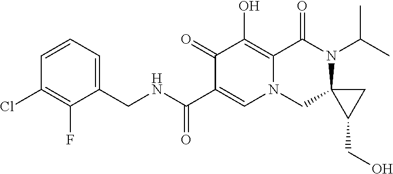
C1=CC=C(CNC(C2=CN3C(=C(O)C2=O)C(=O)N(C(C)C)C2(C3)C(CO)C2)=O)C(F)=C1Cl
